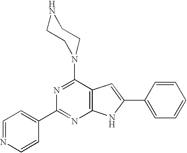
C12=C(C(N3CCNCC3)=NC(C3=CC=NC=C3)=N1)C=C(C1=CC=CC=C1)N2
